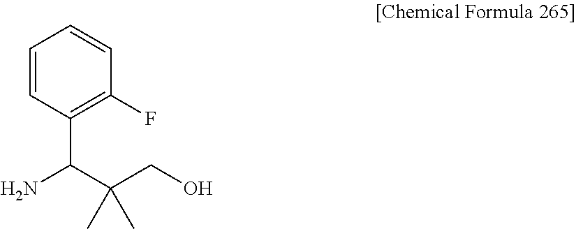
C1=CC(C(N)C(CO)(C)C)=C(F)C=C1
